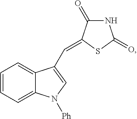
C1=CC=C2C(=C1)C(C=C1C(=O)NC(=O)S1)=CN2[Ph]
